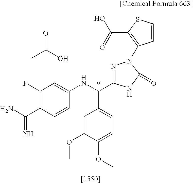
CC(O)=O.C1(F)=C(C(=N)N)C=CC(NC(C2=CC=C(OC)C(OC)=C2)C2=NN(C3=C(C(O)=O)SC=C3)C(=O)N2)=C1
